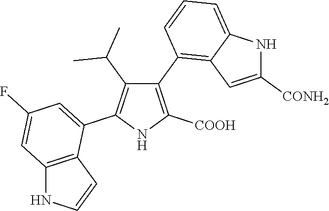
C1(C2=C3C(=CC=C2)NC([CONH2])=C3)=C([COOH])NC(C2=CC(F)=CC3=C2C=CN3)=C1C(C)C
